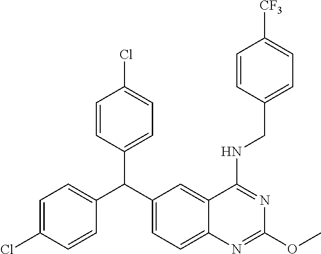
C1=CC(C(C2=CC=C3C(=C2)C(NCC2=CC=C([CF3])C=C2)=NC(OC)=N3)C2=CC=C(Cl)C=C2)=CC=C1Cl
